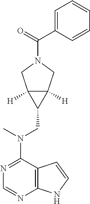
C12=C(N=CN=C1N(C)CC1C3([H])C1([H])CN(C(=O)C1=CC=CC=C1)C3)NC=C2
